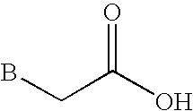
BCC(O)=O
